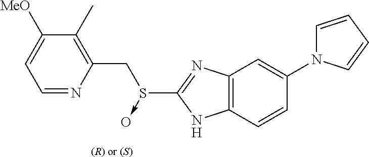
[(R) or (S)].C1=NC(CS(C2=NC3=C(N2)C=CC(N2C=CC=C2)=C3)->O)=C(C)C([MeO])=C1
